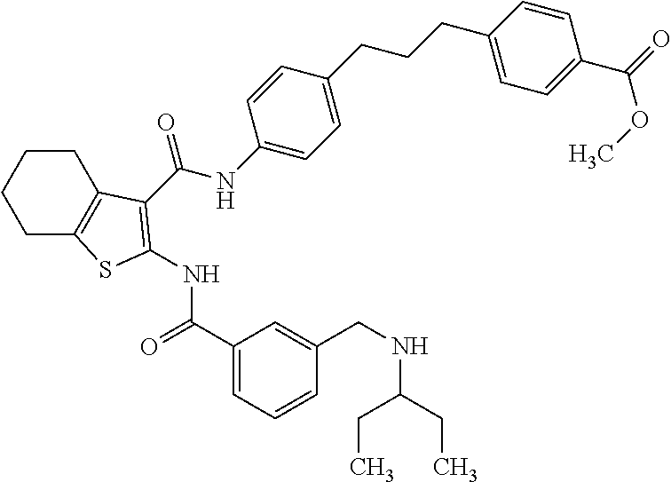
C1(C(=O)NC2=C(C(NC3=CC=C(CCCC4=CC=C(C(=O)OC)C=C4)C=C3)=O)C3=C(CCCC3)S2)=CC=CC(CNC(CC)CC)=C1
